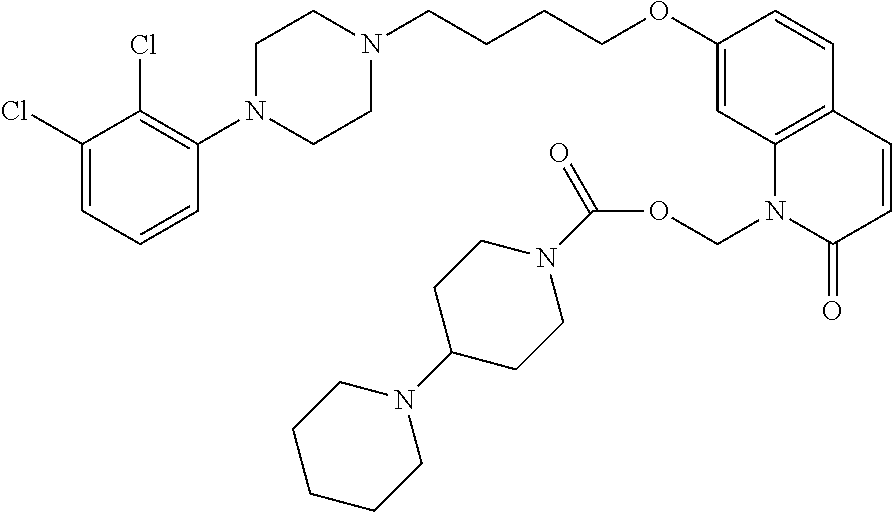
C1(Cl)=CC=CC(N2CCN(CCCCOC3=CC4=C(C=C3)C=CC(=O)N4COC(=O)N3CCC(N4CCCCC4)CC3)CC2)=C1Cl
